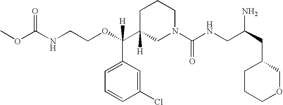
C1C(C(OCCNC(OC)=O)([H])C2=CC=CC(Cl)=C2)([H])CN(C(NCC(CC2CCCOC2)N)=O)CC1
